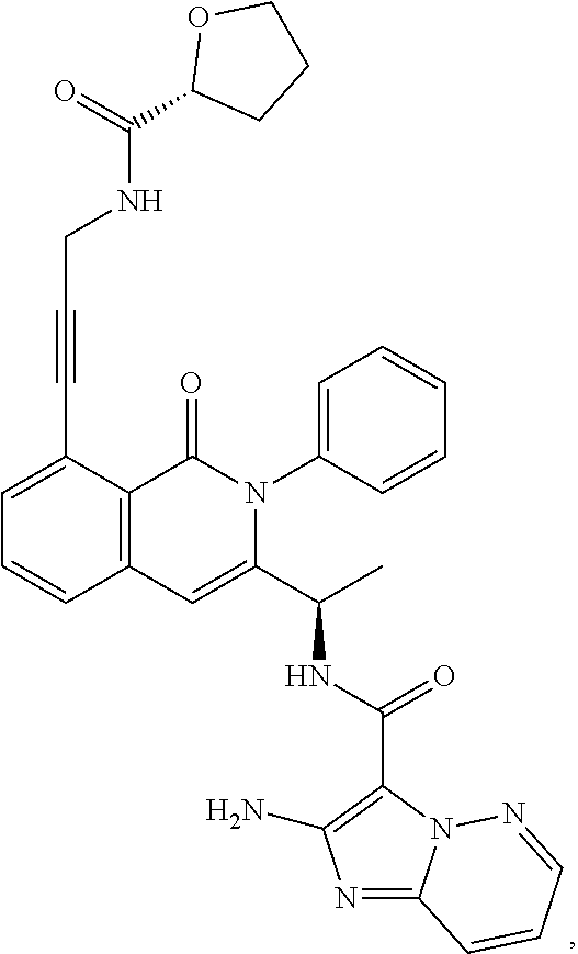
C(C#CC1=CC=CC2=C1C(=O)N(C1=CC=CC=C1)C(C(C)NC(C1=C(N)N=C3N1N=CC=C3)=O)=C2)NC(C1CCCO1)=O
